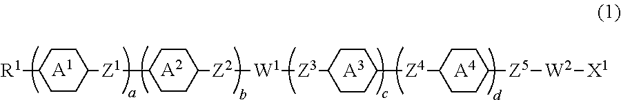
[A3].[A4].[A1].[A2].C1CC([Z1]C2CCC([Z2][W1][Z3]C3CCC([Z4]C4CCC([Z5][W2][X1])CC4)CC3)CC2)CCC1[R1]
